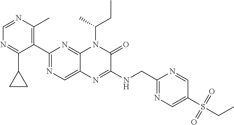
C1(C2=NC=C3C(=N2)N(C(CC)C)C(=O)C(NCC2=NC=C(S(CC)(=O)=O)C=N2)=N3)=C(C)N=CN=C1C1CC1
